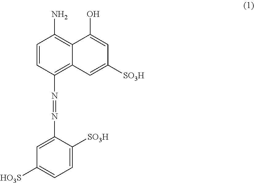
C1=CC(N=NC2=CC([HO3S])=CC=C2[SO3H])=C2C(=C1N)C(O)=CC([SO3H])=C2
